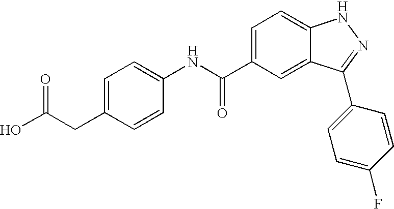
C1(CC(O)=O)=CC=C(NC(C2=CC=C3C(=C2)C(C2=CC=C(F)C=C2)=NN3)=O)C=C1
